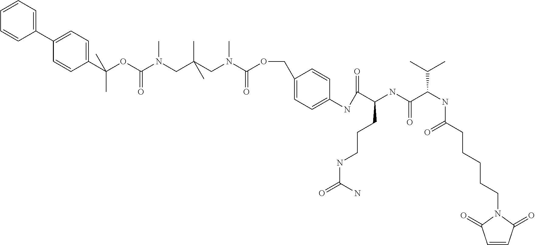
C1=CC=C(C2=CC=C(C(OC(N(CC(CN(C(OCC3=CC=C(NC(C(NC(C(NC(CCCCCN4C(=O)C=CC4=O)=O)C(C)C)=O)CCCNC(=O)N)=O)C=C3)=O)C)(C)C)C)=O)(C)C)C=C2)C=C1
